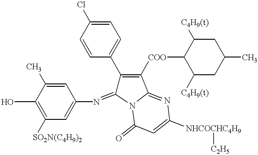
C1=C(C)C(O)=C([SO2N(C4H9)2])C=C1N=C1C(C2=CC=C(Cl)C=C2)=C([COO]C2C([C4H9(t)])CC(C)CC2[C4H9(t)])C2=NC([NHCOCHC4H9][C2H5])=CC(=O)N12
